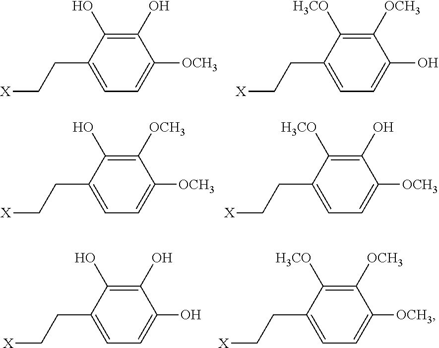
C1(CC[X])=CC=C([OCH3])C(O)=C1O.C1(CC[X])=CC=C(O)C([OCH3])=C1[H3CO].C1(CC[X])=CC=C([OCH3])C([OCH3])=C1O.C1(CC[X])=CC=C([OCH3])C(O)=C1[H3CO].C1(CC[X])=CC=C(O)C(O)=C1O.C1(CC[X])=CC=C([OCH3])C([OCH3])=C1[H3CO]
